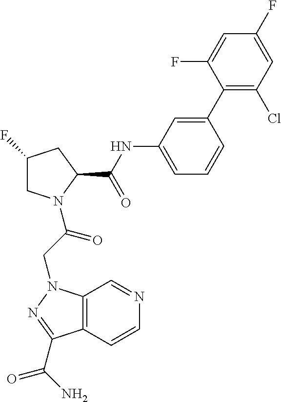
C1C(F)CC(C(NC2=CC=CC(C3=C(Cl)C=C(F)C=C3F)=C2)=O)N1C(CN1C2=C(C(C(N)=O)=N1)C=CN=C2)=O
